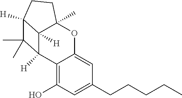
C1(O)=C2C(=CC(CCCCC)=C1)OC1(C)C3([H])C2([H])C(C)(C)C3([H])CC1
